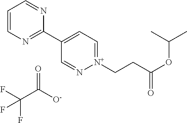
C1=CN=C(C2=CC=[N+](CCC(OC(C)C)=O)N=C2)N=C1.O=C(C(F)(F)F)[O-]
